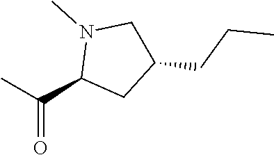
C(C1CC(CCC)CN1C)(C)=O
